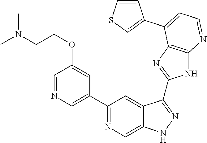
C1(C2=NC=C3C(=C2)C(C2=NC4=C(N2)N=CC=C4C2=CSC=C2)=NN3)=CN=CC(OCCN(C)C)=C1
